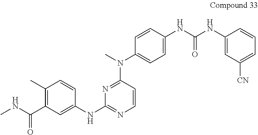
CNC(C1=C(C)C=CC(NC2=NC=CC(N(C)C3=CC=C(NC(NC4=CC([CN])=CC=C4)=O)C=C3)=N2)=C1)=O
